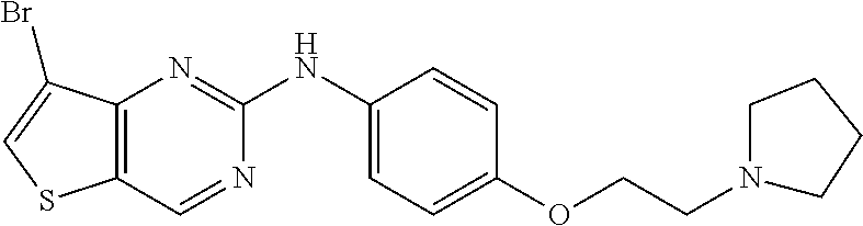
C1=CC(OCCN2CCCC2)=CC=C1NC1=NC2=C(C=N1)SC=C2Br
